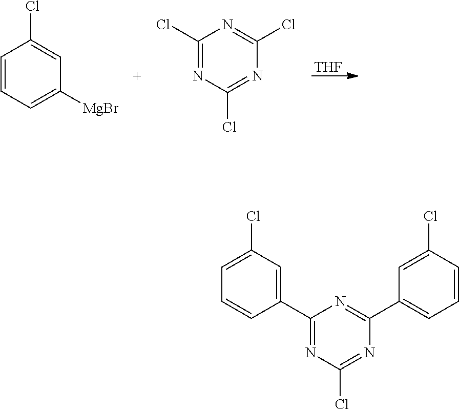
C1=CC=C([MgBr])C=C1Cl.C1(Cl)=NC(Cl)=NC(Cl)=N1.[THF].C1(C2=CC(Cl)=CC=C2)=NC(Cl)=NC(C2=CC=CC(Cl)=C2)=N1
